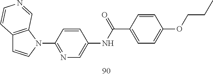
C12=C(N(C3=NC=C(NC(=O)C4=CC=C(OCCC)C=C4)C=C3)C=C1)C=NC=C2
